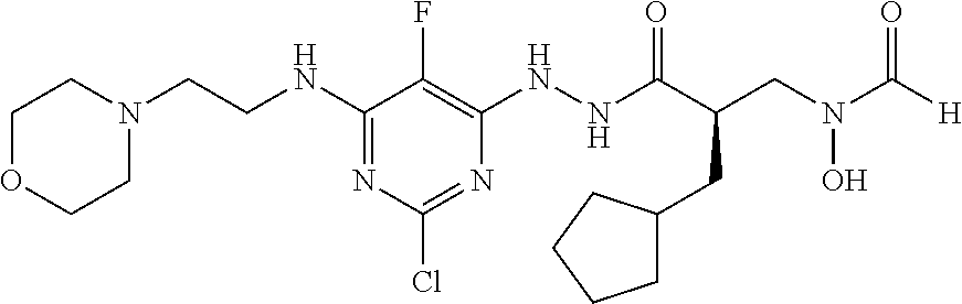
N(C1=NC(Cl)=NC(NNC(C(CN(C([H])=O)O)CC2CCCC2)=O)=C1F)CCN1CCOCC1
